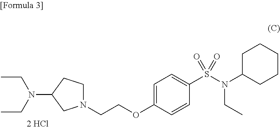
C1(S(N(C2CCCCC2)CC)(=O)=O)=CC=C(OCCN2CCC(N(CC)CC)C2)C=C1
